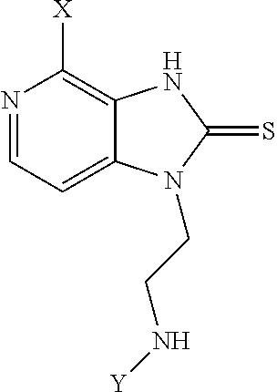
N1=CC=C2C(=C1[X])NC(=S)N2CCN[Y]
